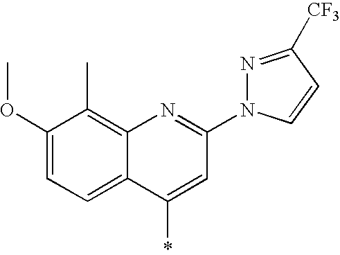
C1(OC)=CC=C2C(=C1C)N=C(N1N=C([CF3])C=C1)C=C2*
